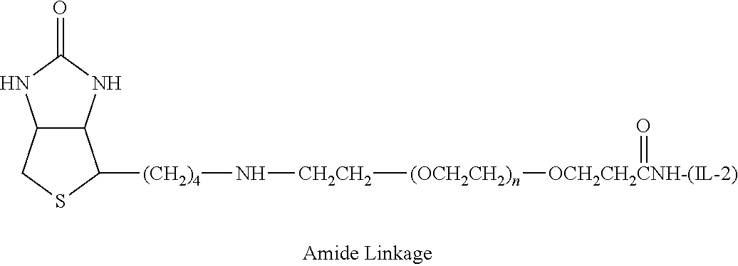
[(OCH2CH2)n]([CH2CH2]N[(CH2)4]C1C2C(CS1)NC(=O)N2)[OCH2CH2CNH-(IL-2)]=O
